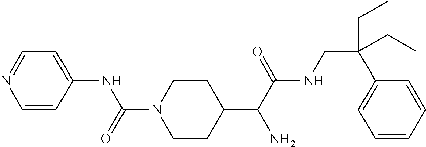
C1(C(C(NCC(C2=CC=CC=C2)(CC)CC)=O)N)CCN(C(=O)NC2=CC=NC=C2)CC1
